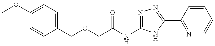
C(C(NC1=NN=C(C2=NC=CC=C2)N1)=O)OCC1=CC=C(OC)C=C1
